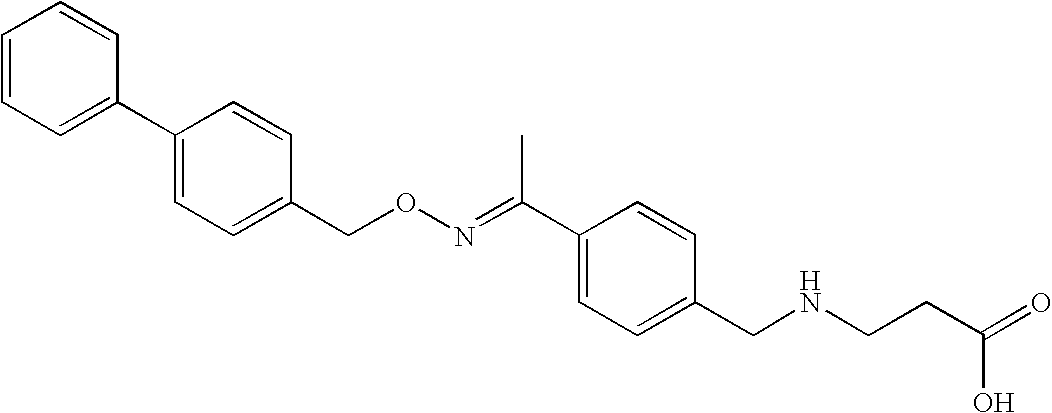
C1=CC=C(C2=CC=C(CON=C(C3=CC=C(CNCCC(O)=O)C=C3)C)C=C2)C=C1
